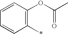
C1(*)=C(OC(C)=O)C=CC=C1
